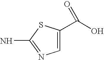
C1=C(C(O)=O)SC(N)=N1
